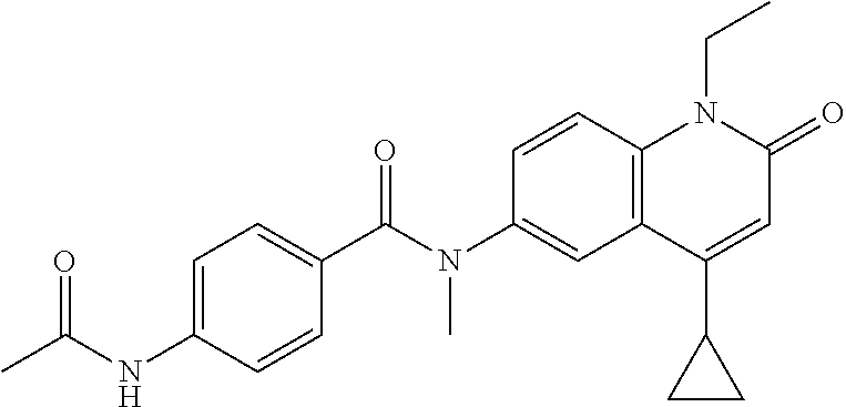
N(C1=CC2=C(C=C1)N(CC)C(=O)C=C2C1CC1)(C(C1=CC=C(NC(C)=O)C=C1)=O)C
